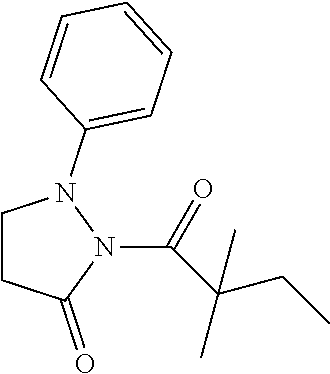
C1CC(=O)N(C(C(CC)(C)C)=O)N1C1=CC=CC=C1
